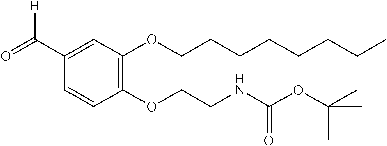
C1(C([H])=O)=CC(OCCCCCCCC)=C(OCCNC(OC(C)(C)C)=O)C=C1
